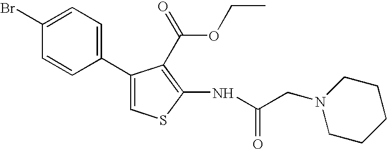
C1=C(C2=CC=C(Br)C=C2)C(C(OCC)=O)=C(NC(=O)CN2CCCCC2)S1
